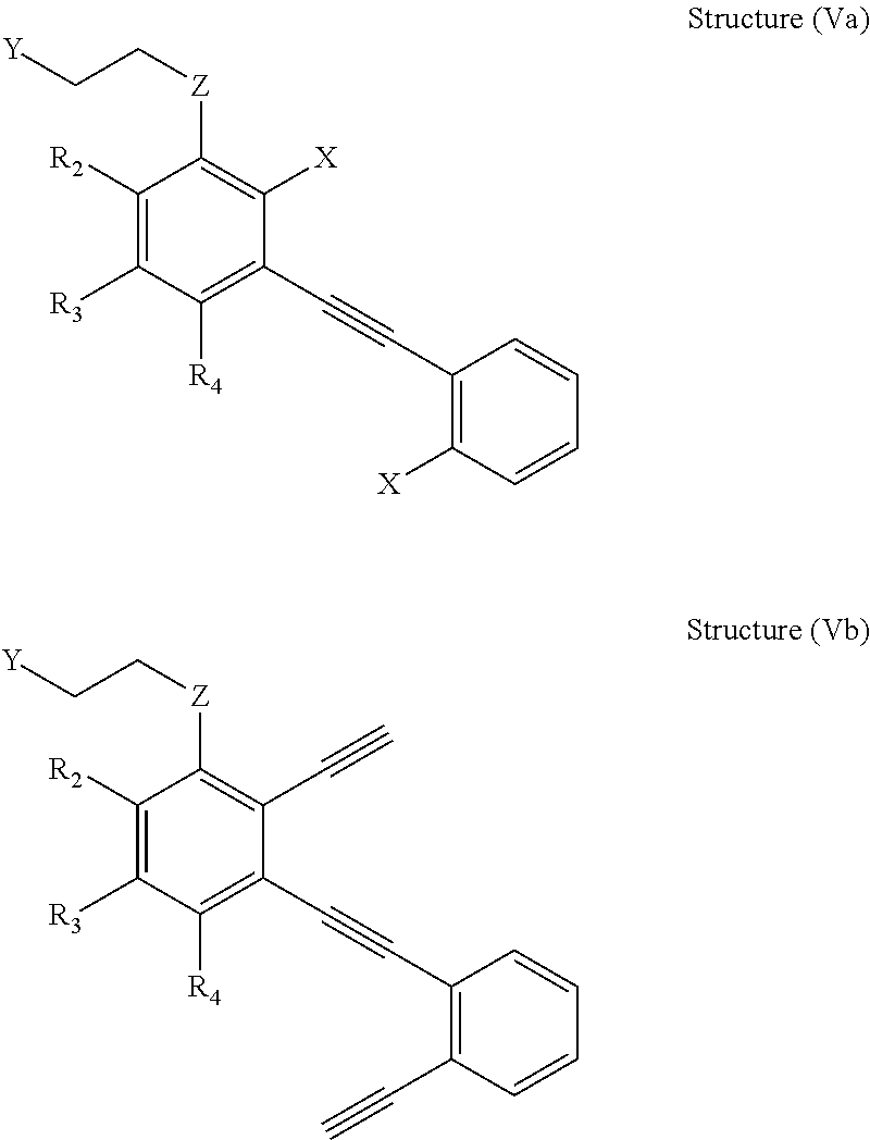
C1([R2])=C([R3])C([R4])=C(C#CC2=C([X])C=CC=C2)C([X])=C1[Z]CC[Y].C1([R2])=C([R3])C([R4])=C(C#CC2=C(C#C)C=CC=C2)C(C#C)=C1[Z]CC[Y]
